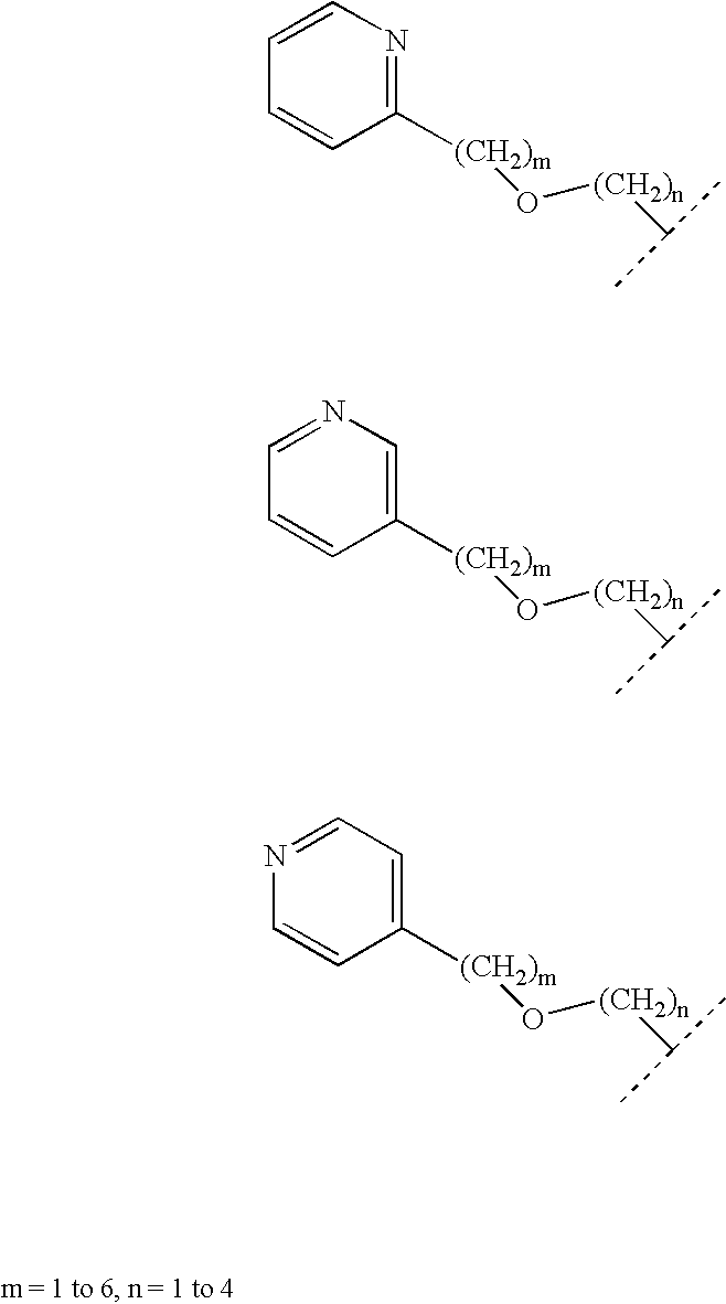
C1=CN=C([(CH2)m]O[(CH2)n]C(C)C)C=C1.C1=NC=C([(CH2)m]O[(CH2)n]C(C)C)C=C1.N1=CC=C([(CH2)m]O[(CH2)n]C(C)C)C=C1
